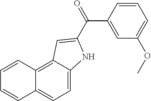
C1=C2C(=C3C(=C1)C=CC=C3)C=C(C(=O)C1=CC(OC)=CC=C1)N2
